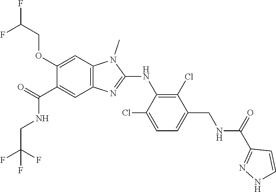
C1(OCC(F)F)=CC2=C(C=C1C(NCC(F)(F)F)=O)N=C(NC1=C(Cl)C(CNC(C3=NNC=C3)=O)=CC=C1Cl)N2C
